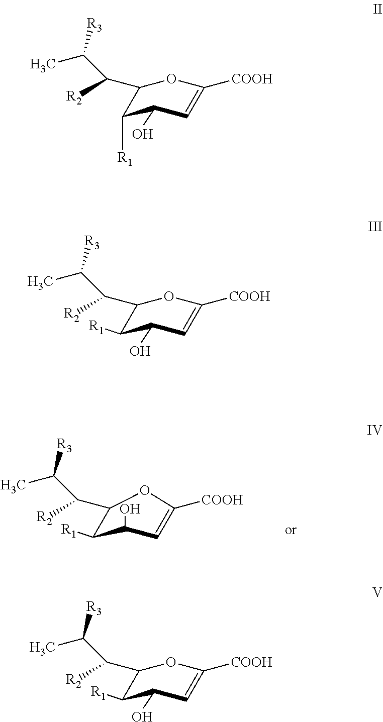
C1([R1])C(O)C=C([COOH])OC1C(C(C)[R3])[R2].C1([R1])C(O)C=C([COOH])OC1C(C(C)[R3])[R2].C1([R1])C(O)C=C([COOH])OC1C(C(C)[R3])[R2].C1([R1])C(O)C=C([COOH])OC1C(C(C)[R3])[R2]
